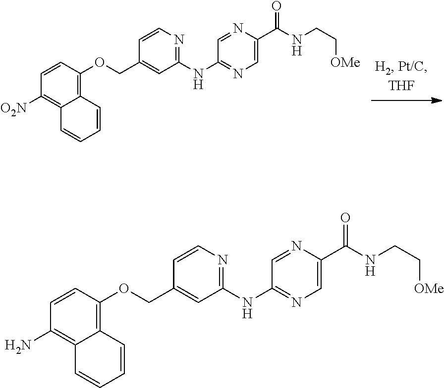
C1=CC(OCC2=CC(NC3=NC=C(C(NCC[OMe])=O)N=C3)=NC=C2)=C2C(=C1N)C=CC=C2.C1=CC(OCC2=CC(NC3=NC=C(C(NCC[OMe])=O)N=C3)=NC=C2)=C2C(=C1[O2N])C=CC=C2
